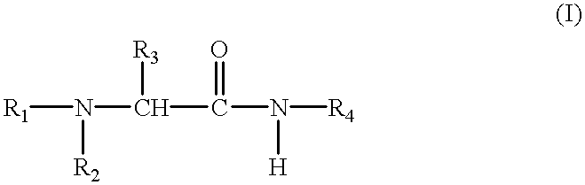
[R1]N(C([R3])C(N([R4])[H])=O)[R2]
